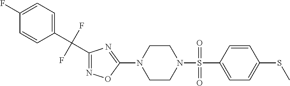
N1=C(C(C2=CC=C(F)C=C2)(F)F)N=C(N2CCN(S(=O)(C3=CC=C(SC)C=C3)=O)CC2)O1
